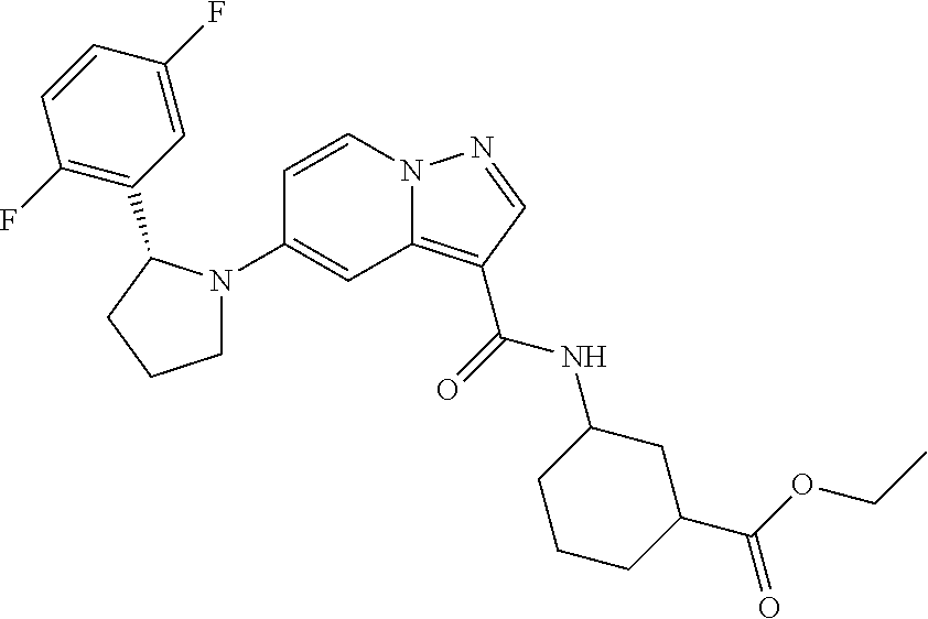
C1(N2CCCC2C2=C(F)C=CC(F)=C2)=CC2=C(C(=O)NC3CCCC(C(OCC)=O)C3)C=NN2C=C1
